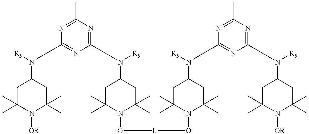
N1=C(N([R5])C2CC(C)(C)N([OR])C(C)(C)C2)N=C(C)N=C1N([R5])C1CC(C)(C)N(O[L]ON2C(C)(C)CC(N([R5])C3=NC(N([R5])C4CC(C)(C)N([OR])C(C)(C)C4)=NC(C)=N3)CC2(C)C)C(C)(C)C1
